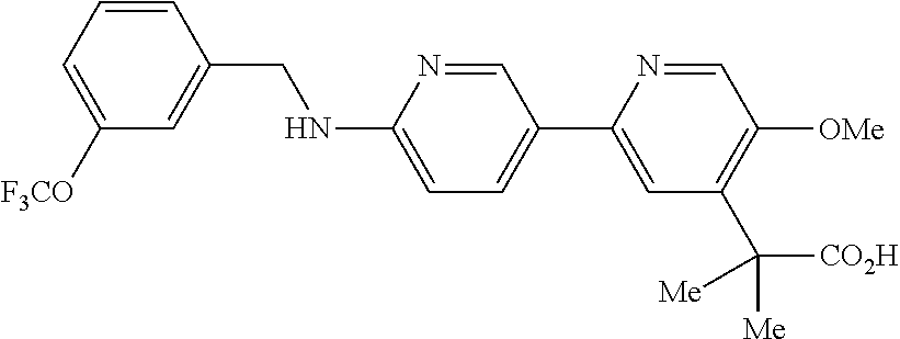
C1=CC(CNC2=CC=C(C3=CC(C([Me])([CO2H])[Me])=C([OMe])C=N3)C=N2)=CC([F3CO])=C1
